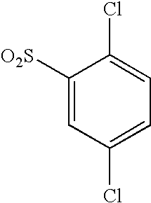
C1([O2S])=CC(Cl)=CC=C1Cl
